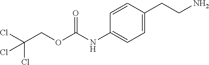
C(COC(NC1=CC=C(CCN)C=C1)=O)(Cl)(Cl)Cl
